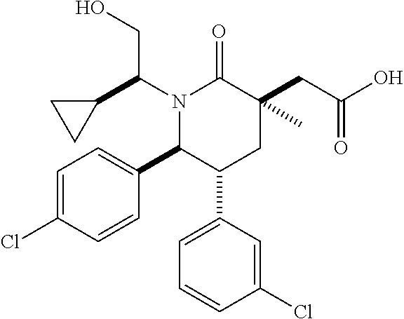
C1=C(Cl)C=CC(C2C(C3=CC=CC(Cl)=C3)CC(CC(=O)O)(C)C(=O)N2C(C2CC2)CO)=C1
